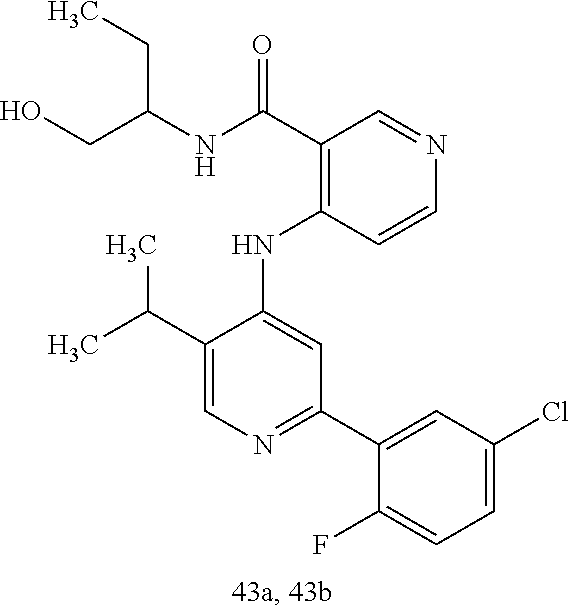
C1(NC2=CC(C3=CC(Cl)=CC=C3F)=NC=C2C(C)C)=C(C(NC(CO)CC)=O)C=NC=C1
